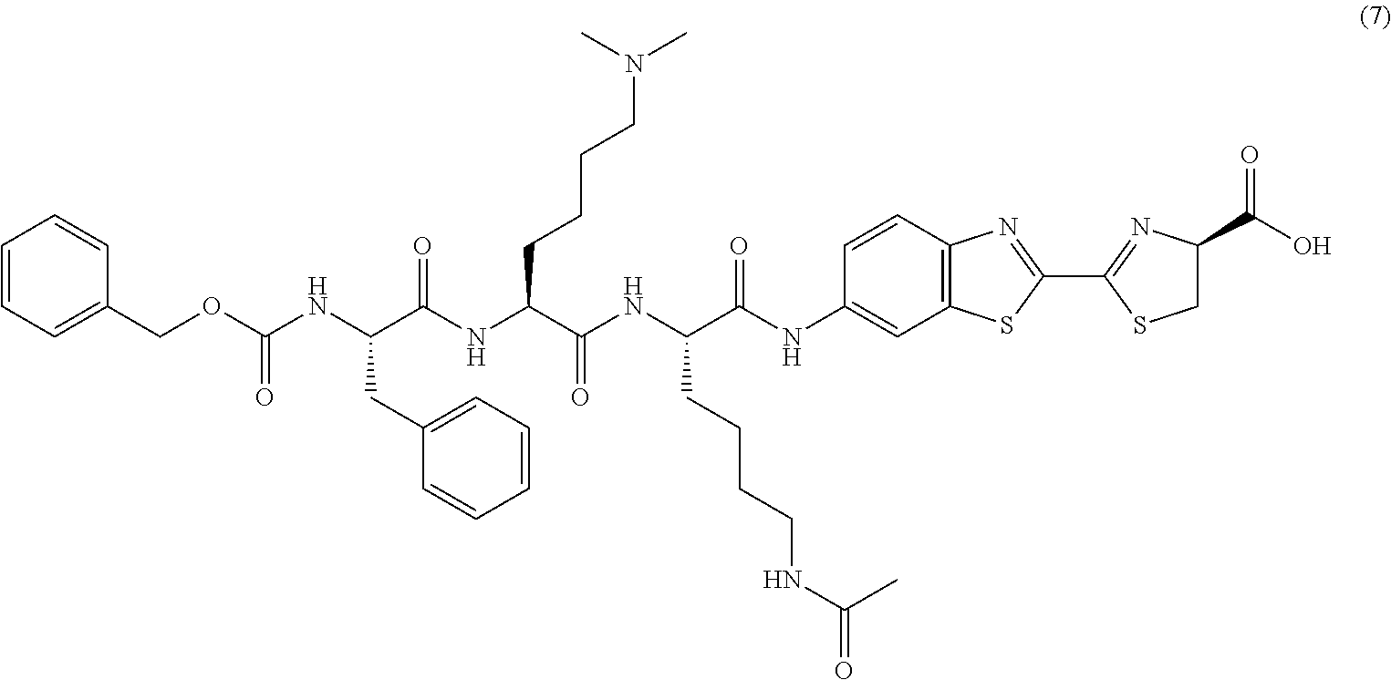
C1=CC=C(COC(NC(C(NC(C(NC(C(NC2=CC3=C(C=C2)N=C(C2=NC(C(O)=O)CS2)S3)=O)CCCCNC(=O)C)=O)CCCCN(C)C)=O)CC2=CC=CC=C2)=O)C=C1
